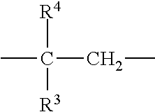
CC(CC)([R4])[R3]
